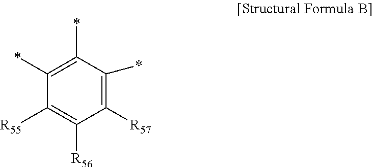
C1(*)=C(*)C([R55])=C([R56])C([R57])=C1*
